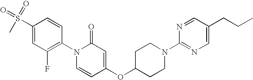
C1(N2C=CC(OC3CCN(C4=NC=C(CCC)C=N4)CC3)=CC2=O)=C(F)C=C(S(=O)(=O)C)C=C1
